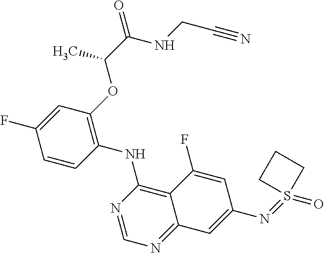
C1=CC(NC2=C3C(=NC=N2)C=C(N=S2(=O)CCC2)C=C3F)=C(OC(C(NCC#N)=O)C)C=C1F
